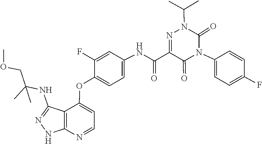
CC(C)N1N=C(C(=O)NC2=CC=C(OC3=CC=NC4=C3C(NC(C)(C)COC)=NN4)C(F)=C2)C(=O)N(C2=CC=C(F)C=C2)C1=O
